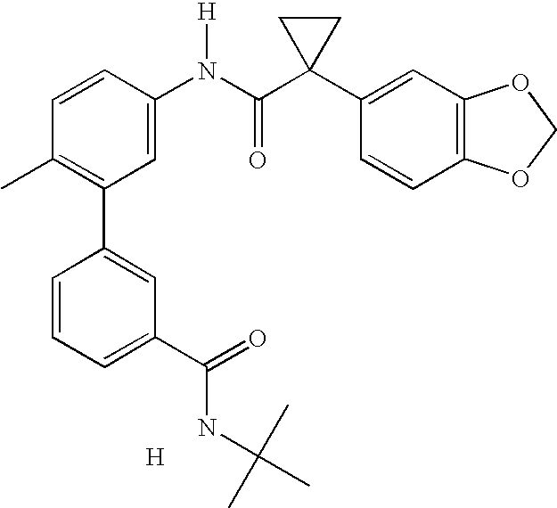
C1=CC(N(C(C2(C3=CC4=C(C=C3)OCO4)CC2)=O)[H])=CC(C2=CC(C(=O)NC(C)(C)C)=CC=C2)=C1C.[H]
